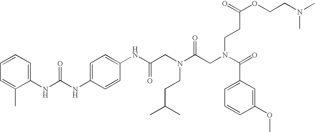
C1(NC(NC2=CC=C(NC(CN(C(CN(C(=O)C3=CC=CC(OC)=C3)CCC(OCCN(C)C)=O)=O)CCC(C)C)=O)C=C2)=O)=CC=CC=C1C
